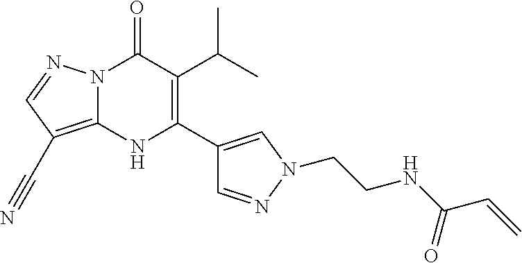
N12C(=C(C#N)C=N1)NC(C1=CN(CCNC(C=C)=O)N=C1)=C(C(C)C)C2=O
